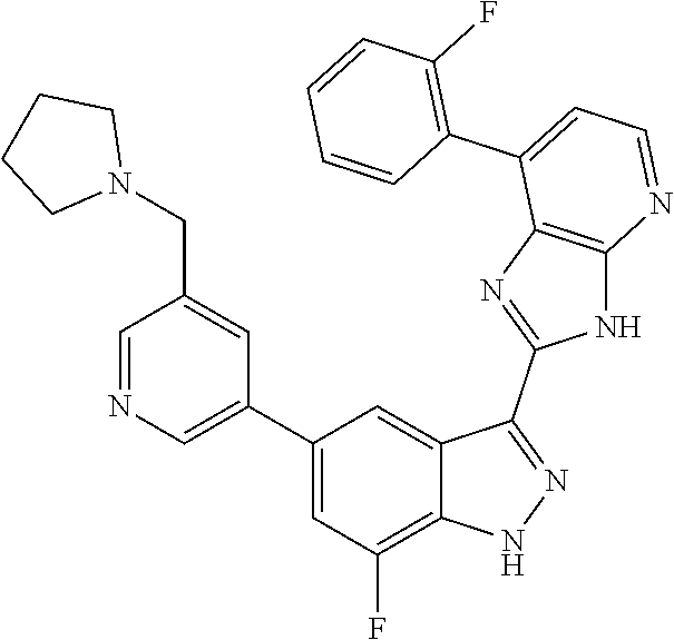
C1=NC=C(C2=CC(F)=C3C(=C2)C(C2=NC4=C(N2)N=CC=C4C2=C(F)C=CC=C2)=NN3)C=C1CN1CCCC1
